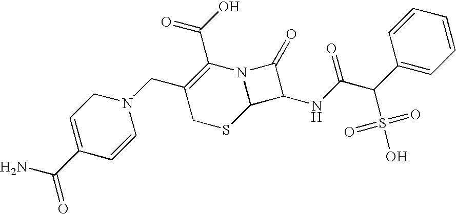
C1(C(=O)N)=CCN(CC2=C(C(O)=O)N3C(SC2)C(NC(C(C2=CC=CC=C2)S(O)(=O)=O)=O)C3=O)C=C1
